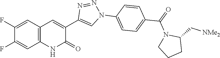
C12=C(C=C(F)C(F)=C1)C=C(C1=CN(C3=CC=C(C(=O)N4CCCC4C[NMe2])C=C3)N=N1)C(=O)N2
